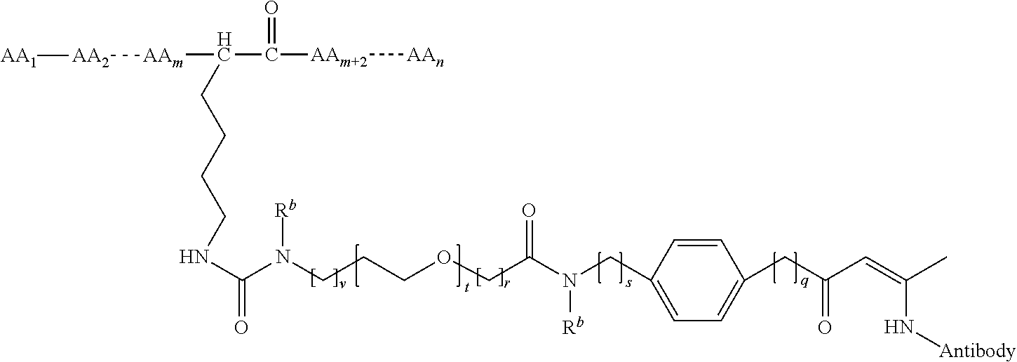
C1=CC(CN(C(COCCCN(C(NCCCCC(C([AAm+2][AAn])=O)[AAm][AA2][AA1])=O)[Rb])=O)[Rb])=CC=C1CC(C=C(C)N[Antibody])=O
